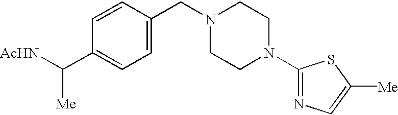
C1=CC(CN2CCN(C3=NC=C([Me])S3)CC2)=CC=C1C([AcHN])[Me]
